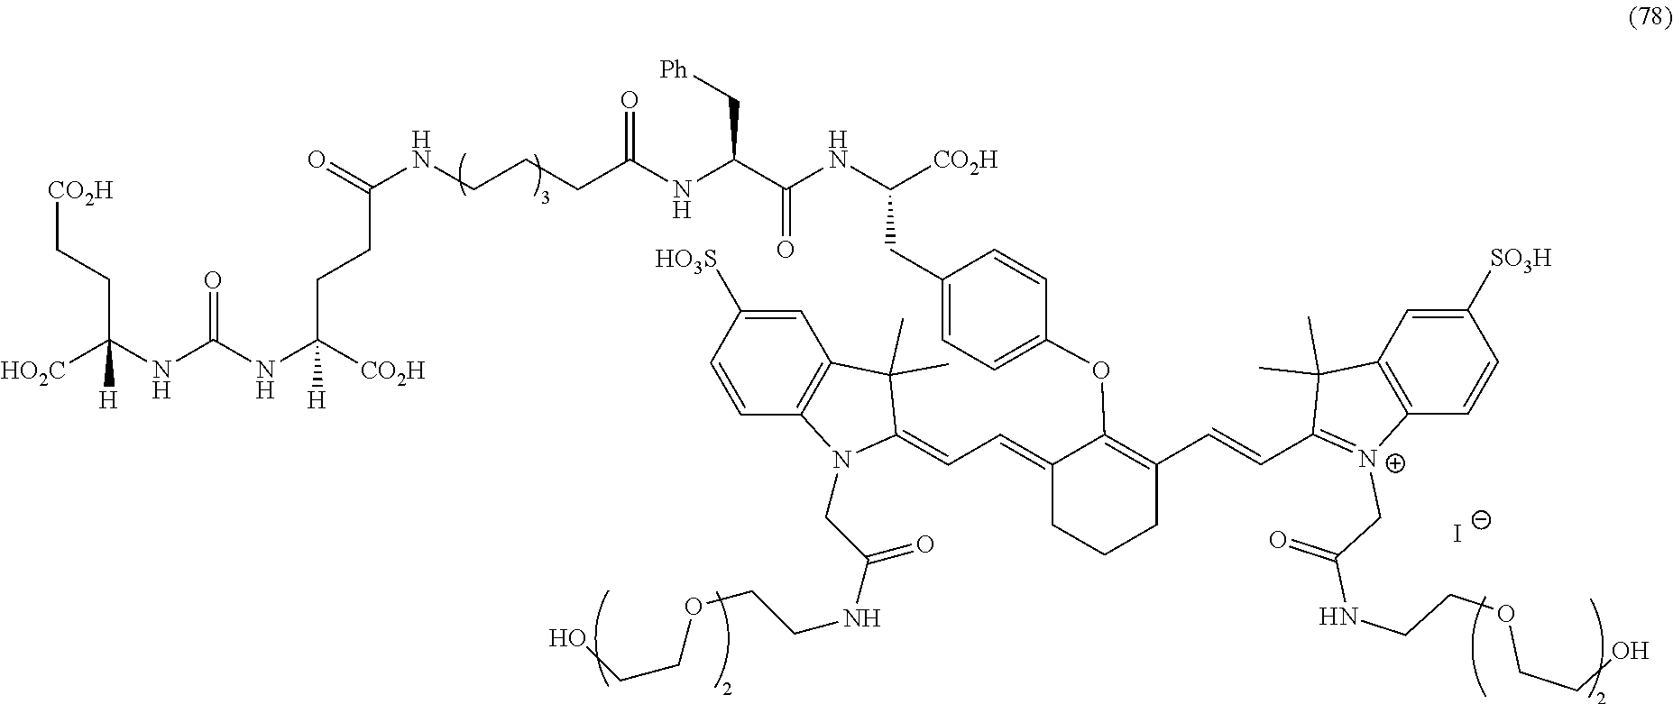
O=C(CCC(NC(NC([HO2C])(CC[CO2H])[H])=O)([CO2H])[H])NCCCC(NC(C(NC([CO2H])CC1=CC=C(OC2=C(C=CC3=[N+](CC(NCCOCCO)=O)C4=C(C3(C)C)C=C([SO3H])C=C4)CCCC2=CC=C2C(C)(C)C3=C(N2CC(NCCOCCO)=O)C=CC([HO3S])=C3)C=C1)=O)C[Ph])=O.[I-]
